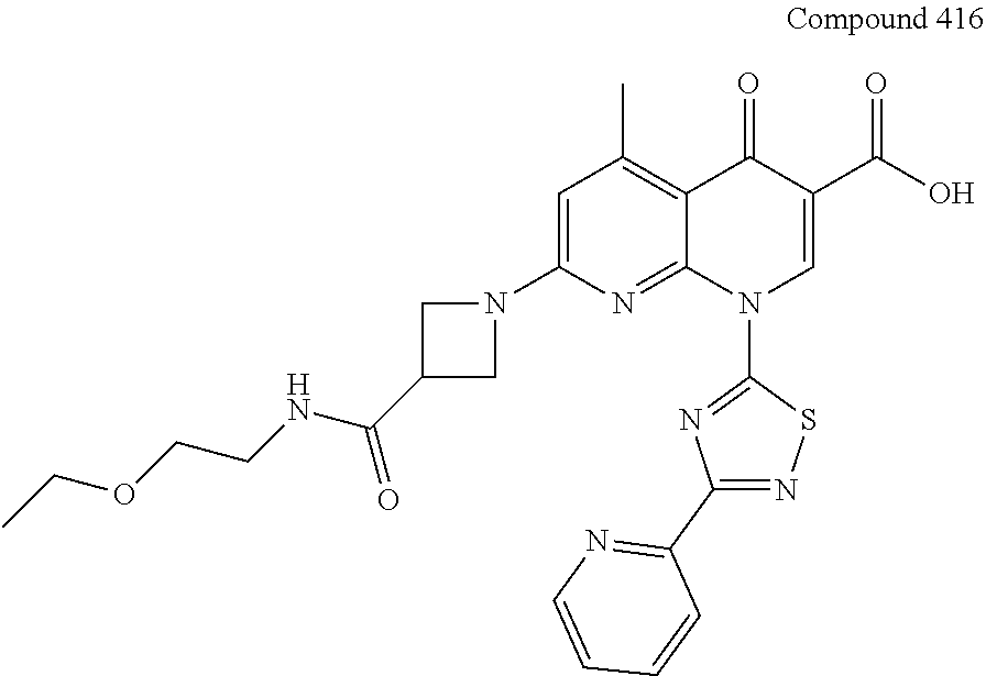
C1=C(N2CC(C(NCCOCC)=O)C2)N=C2C(=C1C)C(=O)C(C(=O)O)=CN2C1=NC(C2=NC=CC=C2)=NS1
